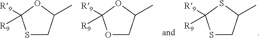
S1CC(C)SC1([R9])[R9].S1CC(C)OC1([R9])[R9].O1CC(C)OC1([R9])[R9]
